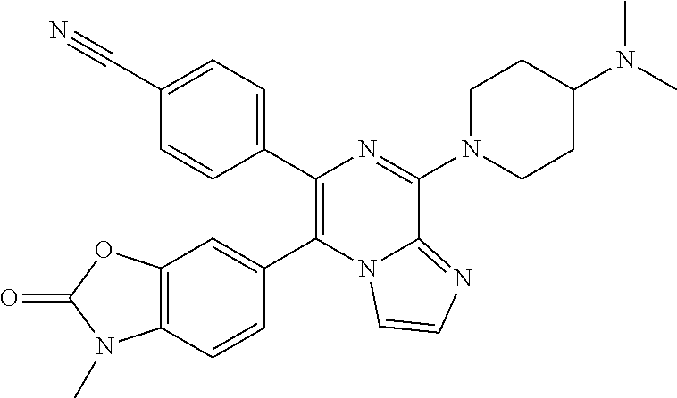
C1(C#N)=CC=C(C2=C(C3=CC4=C(C=C3)N(C)C(=O)O4)N3C(=NC=C3)C(N3CCC(N(C)C)CC3)=N2)C=C1
